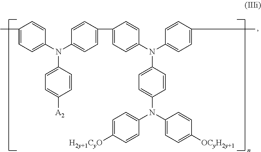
C1(C)=CC=C(N(C2=CC=C(C3=CC=C(N(C4=CC=C(C)C=C4)C4=CC=C(N(C5=CC=C([OCyH2y+1])C=C5)C5=CC=C([H2y+1CyO])C=C5)C=C4)C=C3)C=C2)C2=CC=C([A2])C=C2)C=C1
